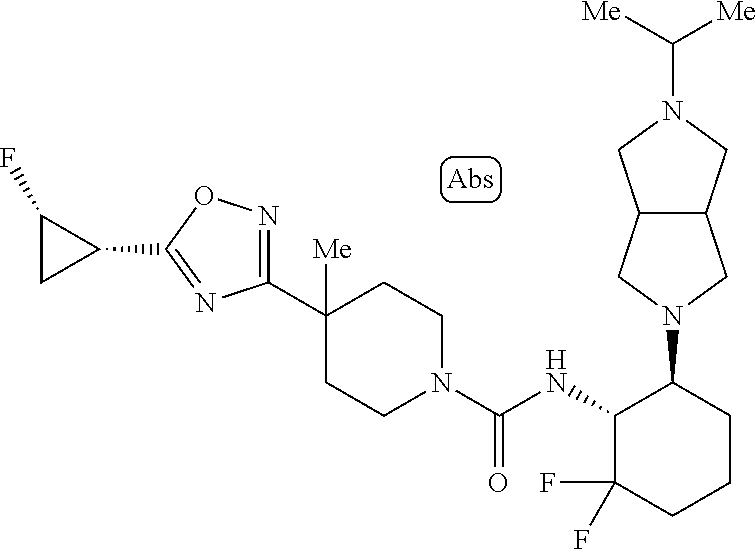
C1(C2([Me])CCN(C(NC3C(F)(F)CCCC3N3CC4C(C3)CN(C([Me])[Me])C4)=O)CC2)=NOC(C2CC2F)=N1
